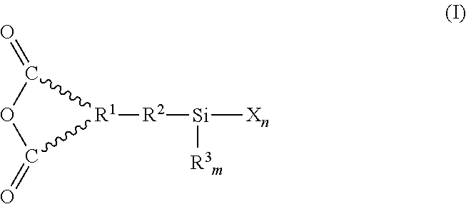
O=C1OC(=O)[R1]1[R2][Si]([Xn])[R3m]
